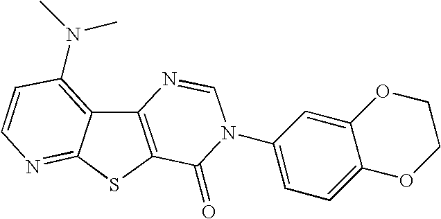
C12=C(SC3=NC=CC(N(C)C)=C13)C(=O)N(C1=CC=C3C(=C1)OCCO3)C=N2
